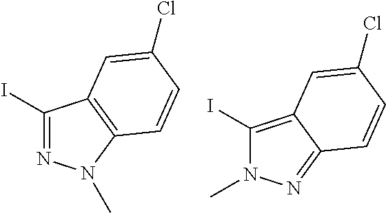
IC1=NN(C)C2=C1C=C(Cl)C=C2.IC1=C2C(=NN1C)C=CC(Cl)=C2
